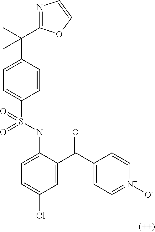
C1=C(C(C)(C)C2=NC=CO2)C=CC(S(NC2=CC=C(Cl)C=C2C(C2=CC=[N+]([O-])C=C2)=O)(=O)=O)=C1
